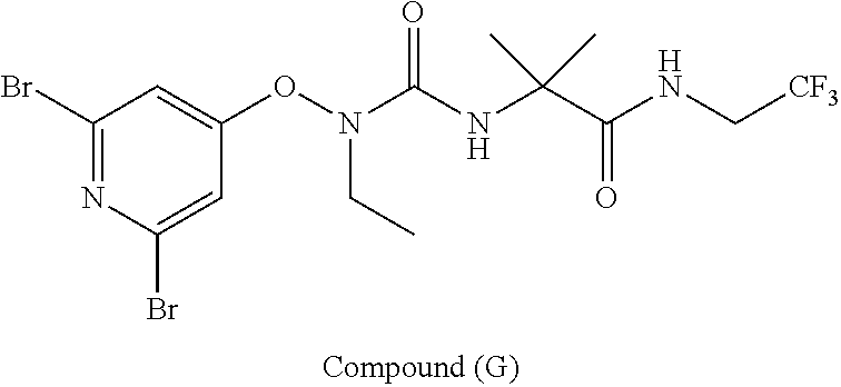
C1(Br)=NC(Br)=CC(ON(CC)C(=O)NC(C(=O)NC[CF3])(C)C)=C1
